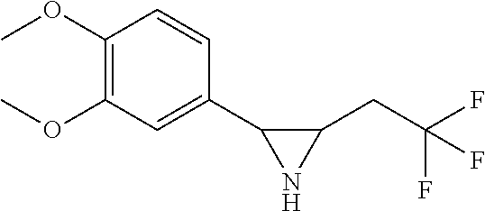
C1(OC)=C(OC)C=C(C2C(CC(F)(F)F)N2)C=C1
